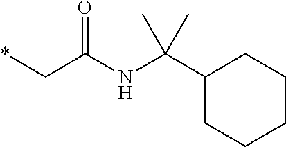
*CC(NC(C1CCCCC1)(C)C)=O
